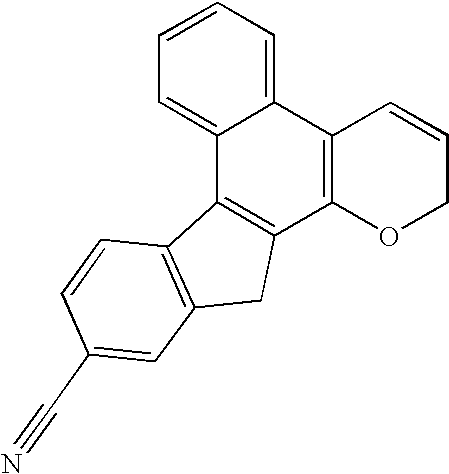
C12=CC=CC=C1C1=C(C3=C2C2=C(C3)C=C(C#N)C=C2)OCC=C1
